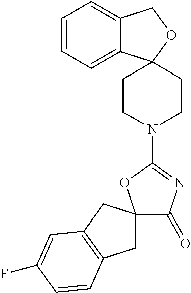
C1=CC=C2C(=C1)COC21CCN(C2=NC(=O)C3(O2)CC2=C(C3)C=C(F)C=C2)CC1
